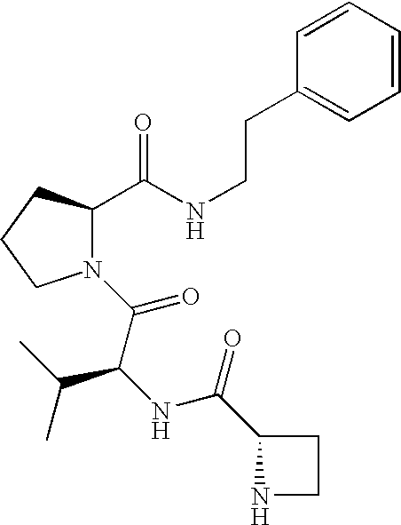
N1(C(C(NC(C2NCC2)=O)C(C)C)=O)C(C(NCCC2=CC=CC=C2)=O)CCC1
